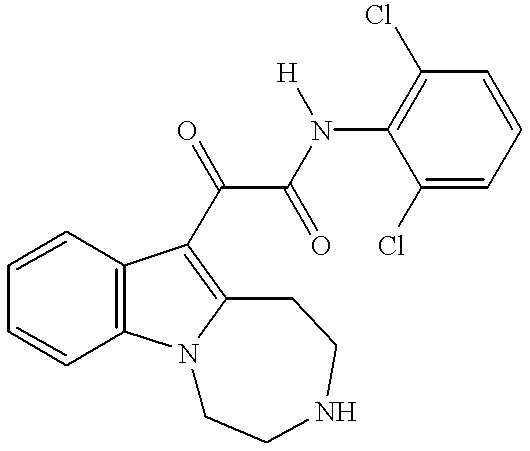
C1=CC(Cl)=C(N([H])C(C(=O)C2=C3N(C4=C2C=CC=C4)CCNCC3)=O)C(Cl)=C1
